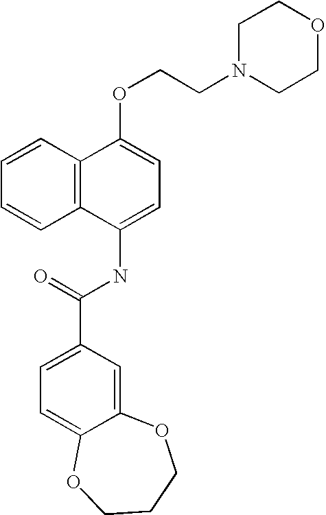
C1=CC2=C(C=C1)C(NC(C1=CC=C3C(=C1)OCCCO3)=O)=CC=C2OCCN1CCOCC1
